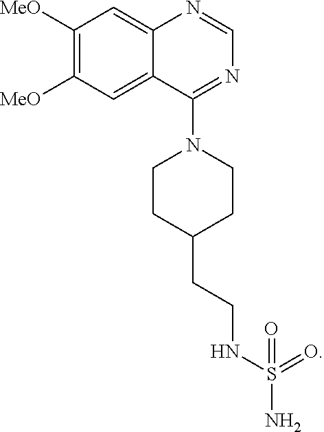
C1([MeO])=C([MeO])C=C2C(=C1)N=CN=C2N1CCC(CCNS(N)(=O)=O)CC1
